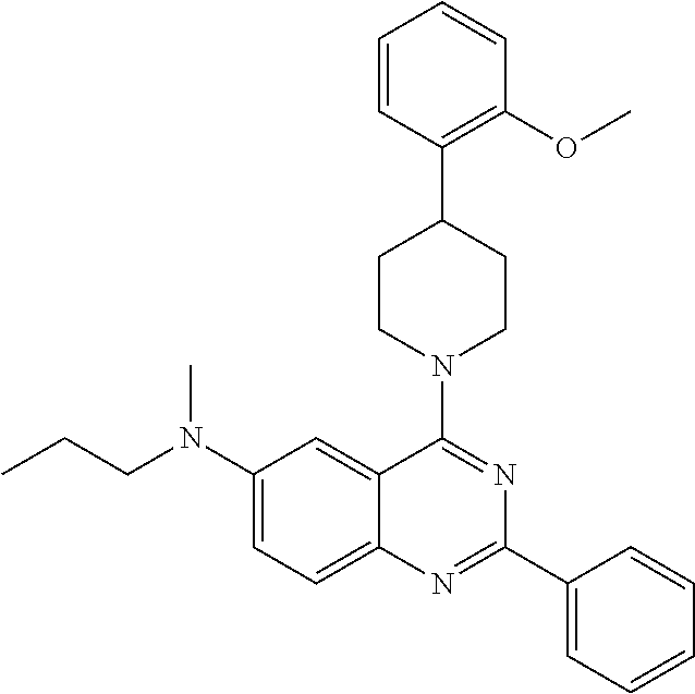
C(N(C1=CC=C2C(=C1)C(N1CCC(C3=C(OC)C=CC=C3)CC1)=NC(C1=CC=CC=C1)=N2)C)CC
